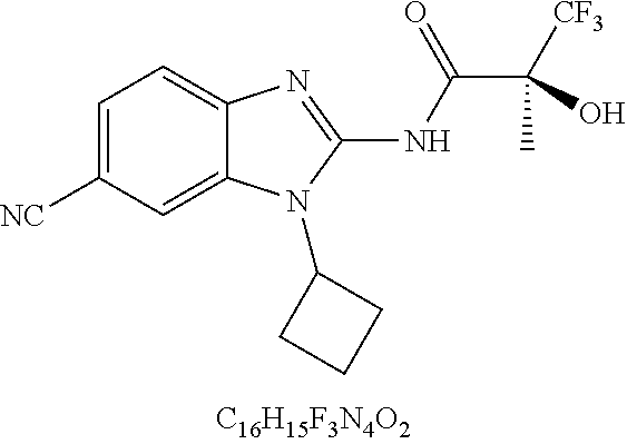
C1=C([CN])C=C2C(=C1)N=C(NC(C([CF3])(O)C)=O)N2C1CCC1
